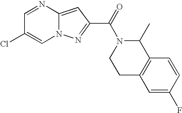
C12=CC(C(=O)N3CCC4=C(C3C)C=CC(F)=C4)=NN1C=C(Cl)C=N2
